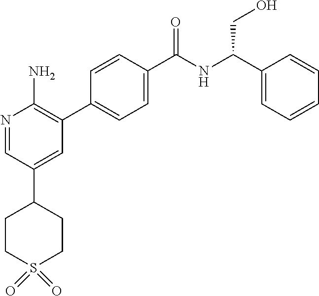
N1=CC(C2CCS(=O)(=O)CC2)=CC(C2=CC=C(C([NH]C(C3=CC=CC=C3)CO)=O)C=C2)=C1N
